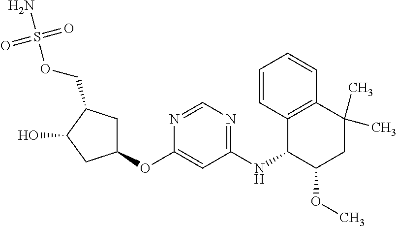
C1(OC2=CC(NC3C4=C(C(C)(C)CC3OC)C=CC=C4)=NC=N2)CC(COS(N)(=O)=O)C(O)C1
